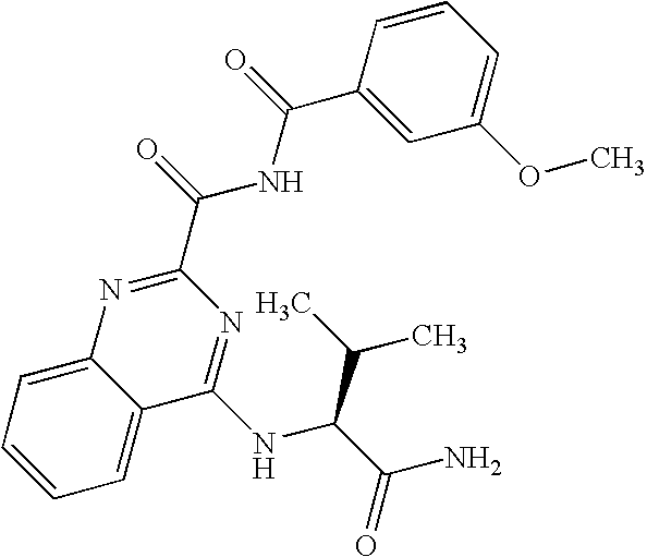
C1=CC=C2C(=C1)N=C(C(=O)NC(C1=CC(OC)=CC=C1)=O)N=C2NC(C(C)C)C(N)=O
